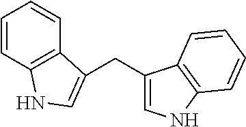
C1=CC2=C(C=C1)C(CC1=CNC3=C1C=CC=C3)=CN2
